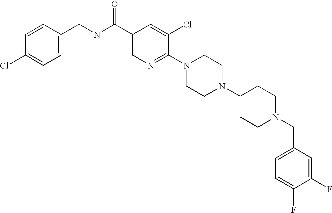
C(N1CCC(N2CCN(C3=NC=C(C(NCC4=CC=C(Cl)C=C4)=O)C=C3Cl)CC2)CC1)C1=CC=C(F)C(F)=C1
